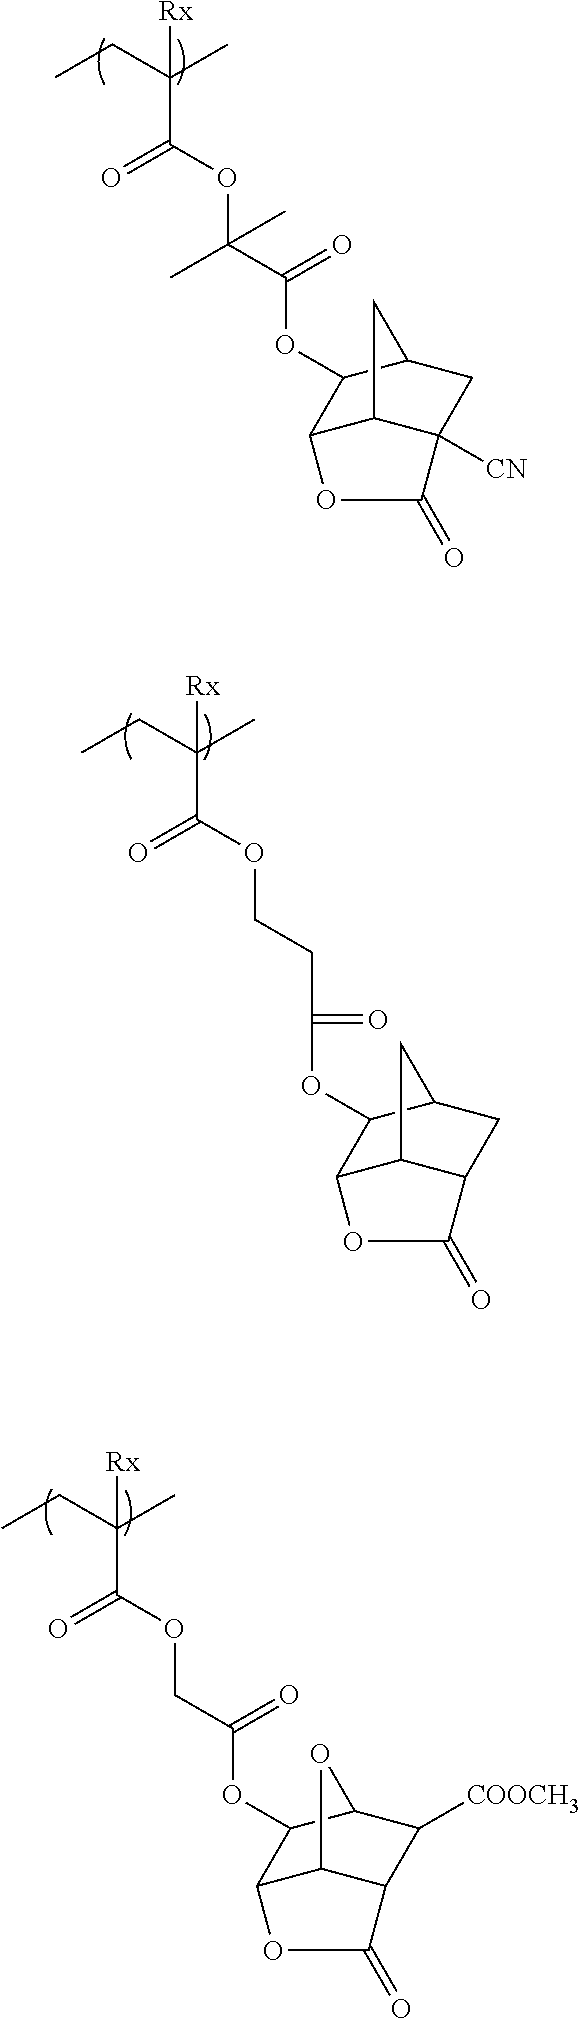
CCC([Rx])(C(OC(C(OC1C2C3C([CN])(CC1C3)C(=O)O2)=O)(C)C)=O)C.CCC([Rx])(C(OCCC(=O)OC1C2C3C(CC1C3)C(=O)O2)=O)C.CCC([Rx])(C(OCC(OC1C2C3C(C([COOCH3])C1O3)C(=O)O2)=O)=O)C
